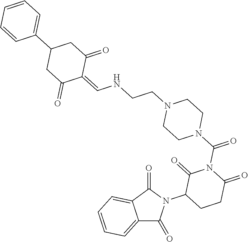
C12=CC=CC=C1C(=O)N(C1C(=O)N(C(N3CCN(CCNC=C4C(=O)CC(C5=CC=CC=C5)CC4=O)CC3)=O)C(=O)CC1)C2=O
